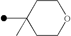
C1(C)(C)CCOCC1
